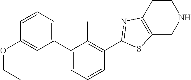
C1=CC=C(C2=CC=CC(C3=NC4=C(CNCC4)S3)=C2C)C=C1OCC
